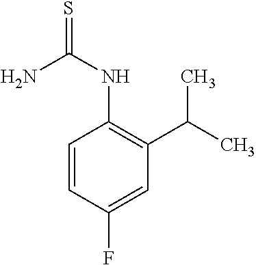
N(C1=C(C(C)C)C=C(F)C=C1)C(N)=S
